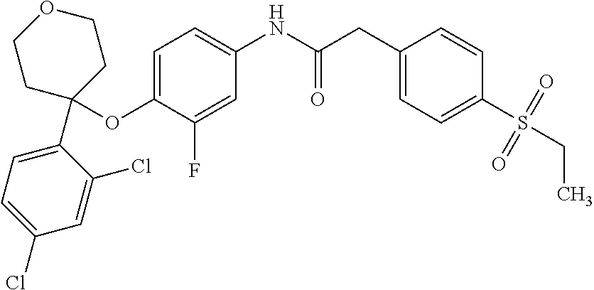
C1(OC2(C3=CC=C(Cl)C=C3Cl)CCOCC2)=CC=C(NC(CC2=CC=C(S(CC)(=O)=O)C=C2)=O)C=C1F
